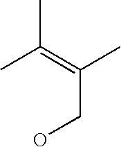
CC(=C(CO)C)C
